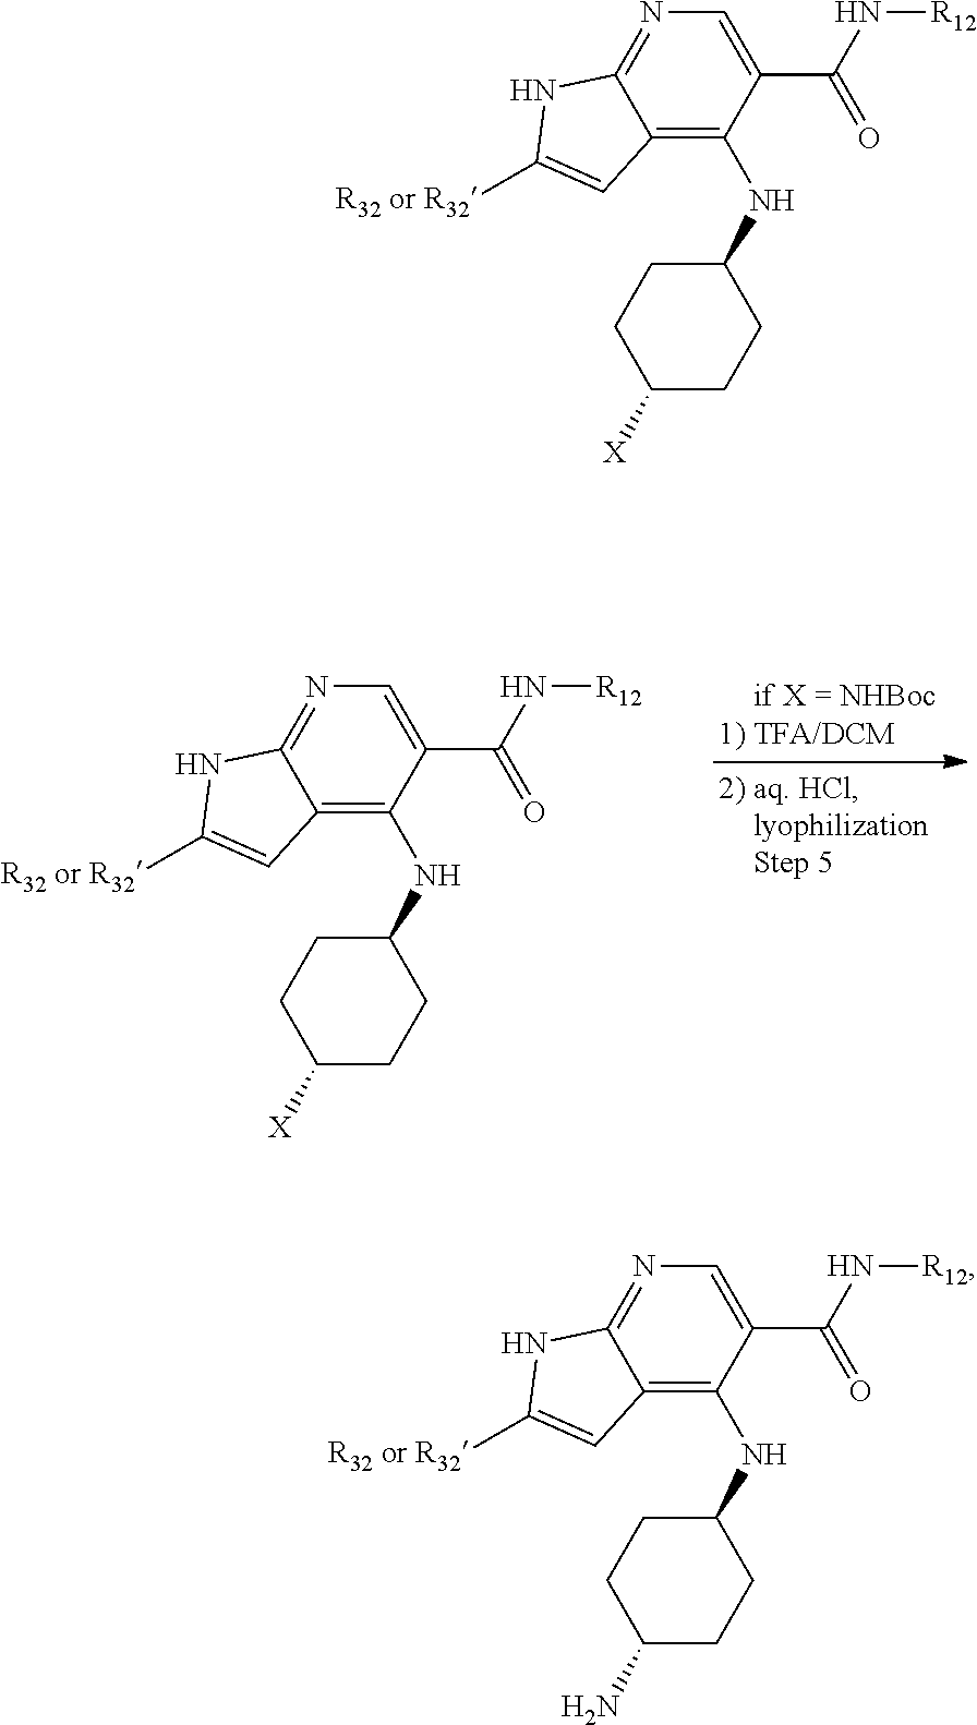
C12=C(NC3CCC([X])CC3)C(C(N[R12])=O)=CN=C1NC([R32 or R32])=C2.C12=C(NC3CCC([X])CC3)C(C(N[R12])=O)=CN=C1NC([R32 or R32])=C2.C12=C(NC3CCC(N)CC3)C(C(N[R12])=O)=CN=C1NC([R32 or R32])=C2
